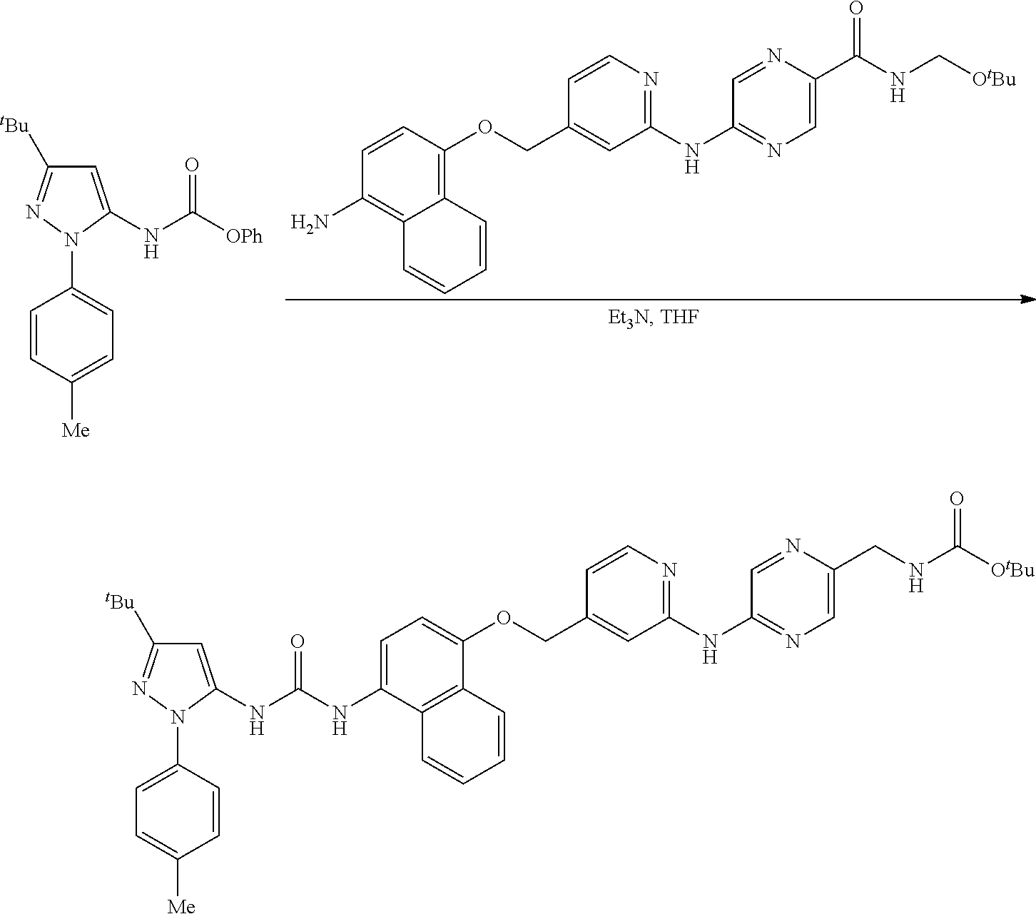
C1=CC(OCC2=CC(NC3=NC=C(C(NC[OtBu])=O)N=C3)=NC=C2)=C2C(=C1N)C=CC=C2.C1=C(NC([OPh])=O)N(C2=CC=C([Me])C=C2)N=C1[tBu].C1=C(NC(=O)NC2=CC=C(OCC3=CC(NC4=NC=C(CNC([OtBu])=O)N=C4)=NC=C3)C3=C2C=CC=C3)N(C2=CC=C([Me])C=C2)N=C1[tBu]
